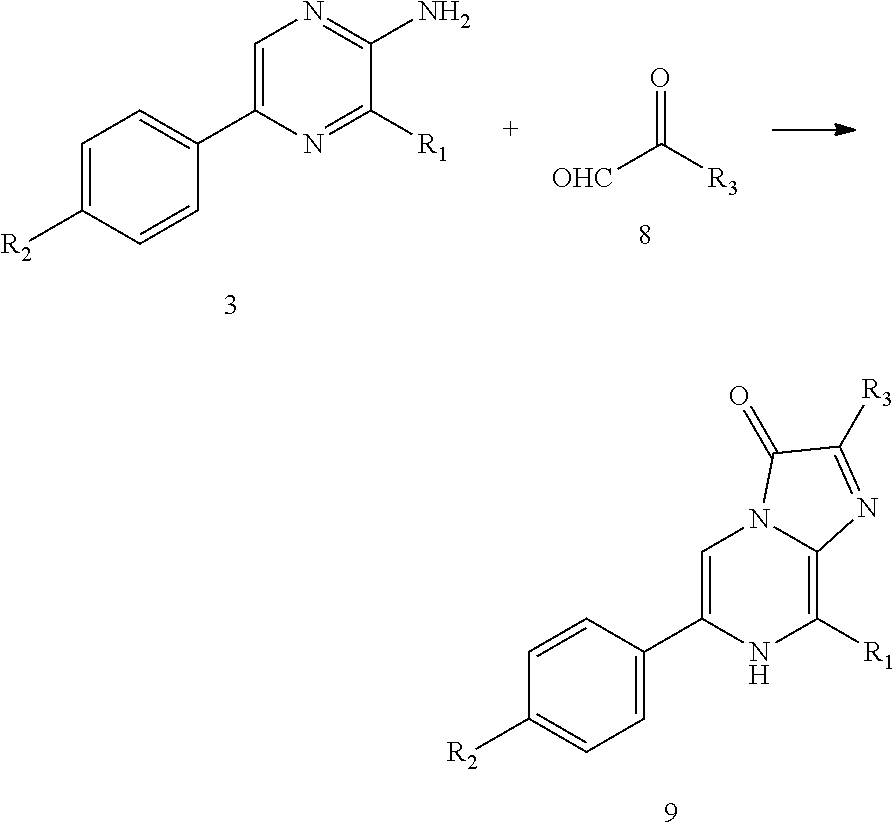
C1=C([R2])C=CC(C2=CN=C(N)C([R1])=N2)=C1.[OHC]C([R3])=O.C1=CC(C2=CN3C(=C([R1])N2)N=C([R3])C3=O)=CC=C1[R2]
